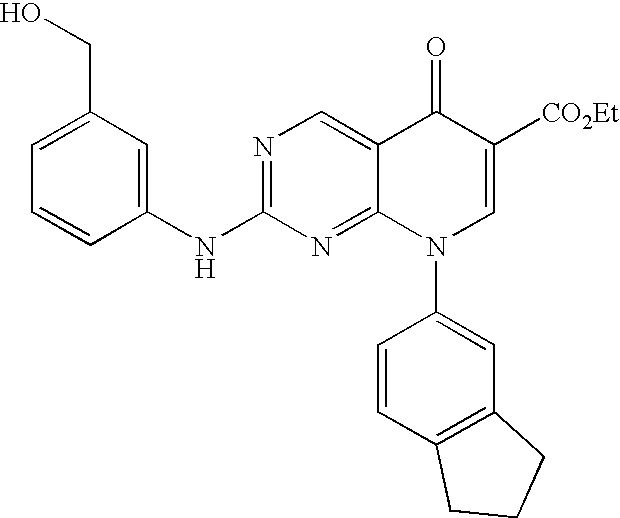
C1(NC2=NC=C3C(=N2)N(C2=CC4=C(C=C2)CCC4)C=C([CO2Et])C3=O)=CC(CO)=CC=C1
